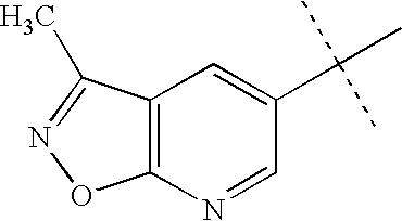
C12=C(N=CC(C(C)(C)C)=C1)ON=C2C
